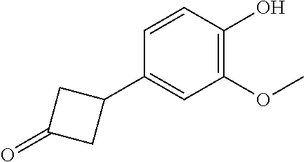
C1(OC)=C(O)C=CC(C2CC(=O)C2)=C1
